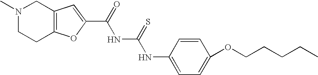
N1(C)CCC2=C(C1)C=C(C(=O)NC(NC1=CC=C(OCCCCC)C=C1)=S)O2
